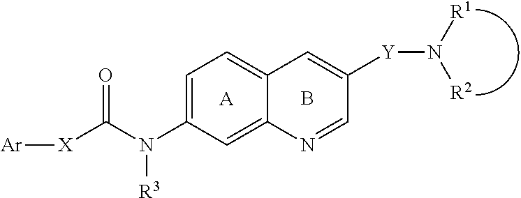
[Ar][X]C(N(C1=CC=C2C(=C1)N=CC([Y]N([R1])[R2])=C2)[R3])=O.B.[A]
